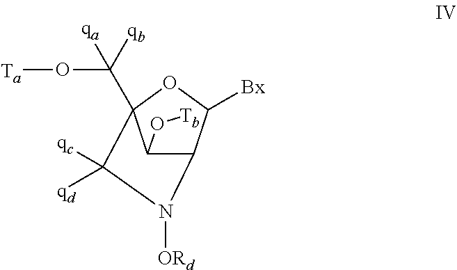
C12C([Bx])OC(C(O[Ta])([qb])[qa])(C([qd])([qc])N1[ORd])C2O[Tb]
